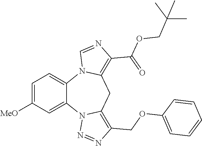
C1=C([MeO])C=C2C(=C1)N1C(=C(C(=O)OCC(C)(C)C)N=C1)CC1=C(COC3=CC=CC=C3)N=NN21
